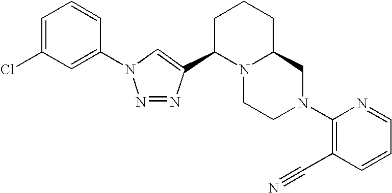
N1=NC(C2N3C(CCC2)CN(C2=C(C#N)C=CC=N2)CC3)=CN1C1=CC(Cl)=CC=C1
